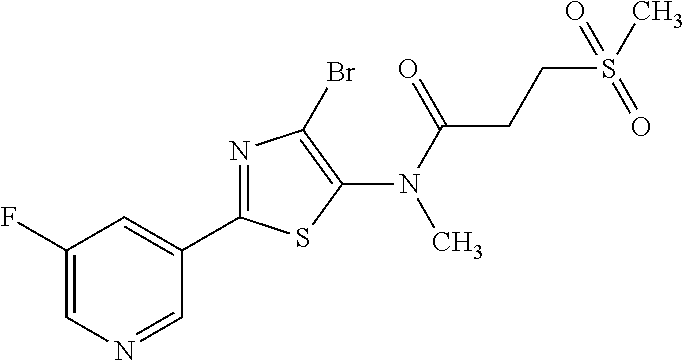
C1(C2=NC(Br)=C(N(C(CCS(C)(=O)=O)=O)C)S2)=CC(F)=CN=C1
